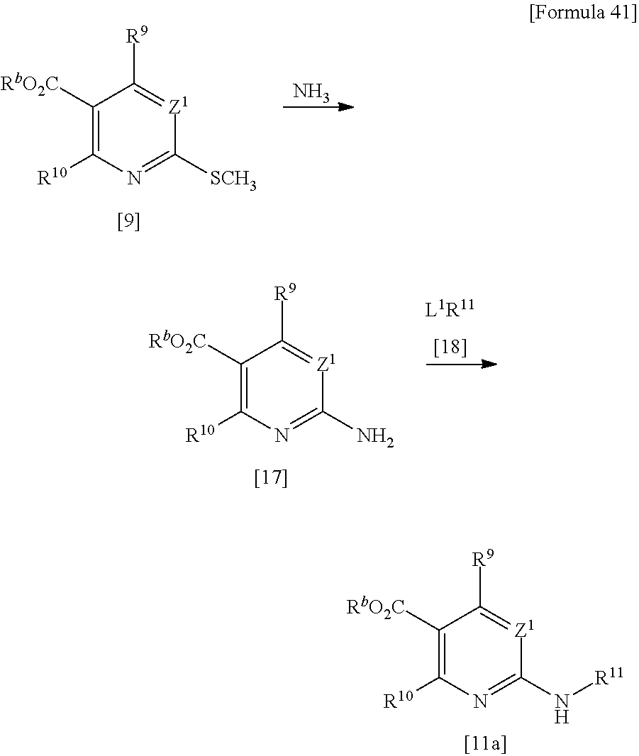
C1([RbO2C])=C([R10])N=C([SCH3])[Z1]=C1[R9].N.[L1R11].C1([RbO2C])=C([R10])N=C(N)[Z1]=C1[R9].C1([RbO2C])=C([R10])N=C(N[R11])[Z1]=C1[R9]
